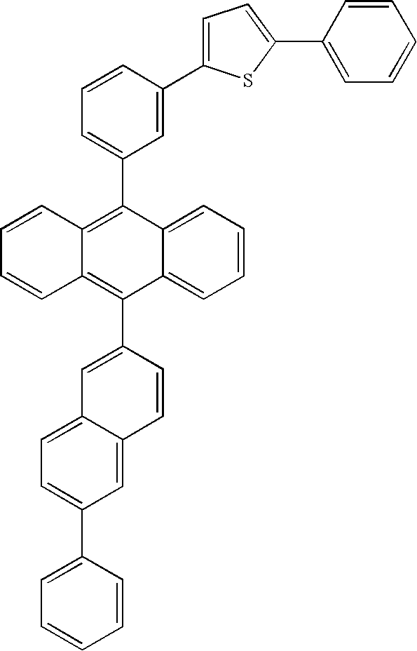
C1=C(C2=C3C(=C(C4=CC5=CC=C(C6=CC=CC=C6)C=C5C=C4)C4=CC=CC=C24)C=CC=C3)C=C(C2=CC=C(C3=CC=CC=C3)S2)C=C1
